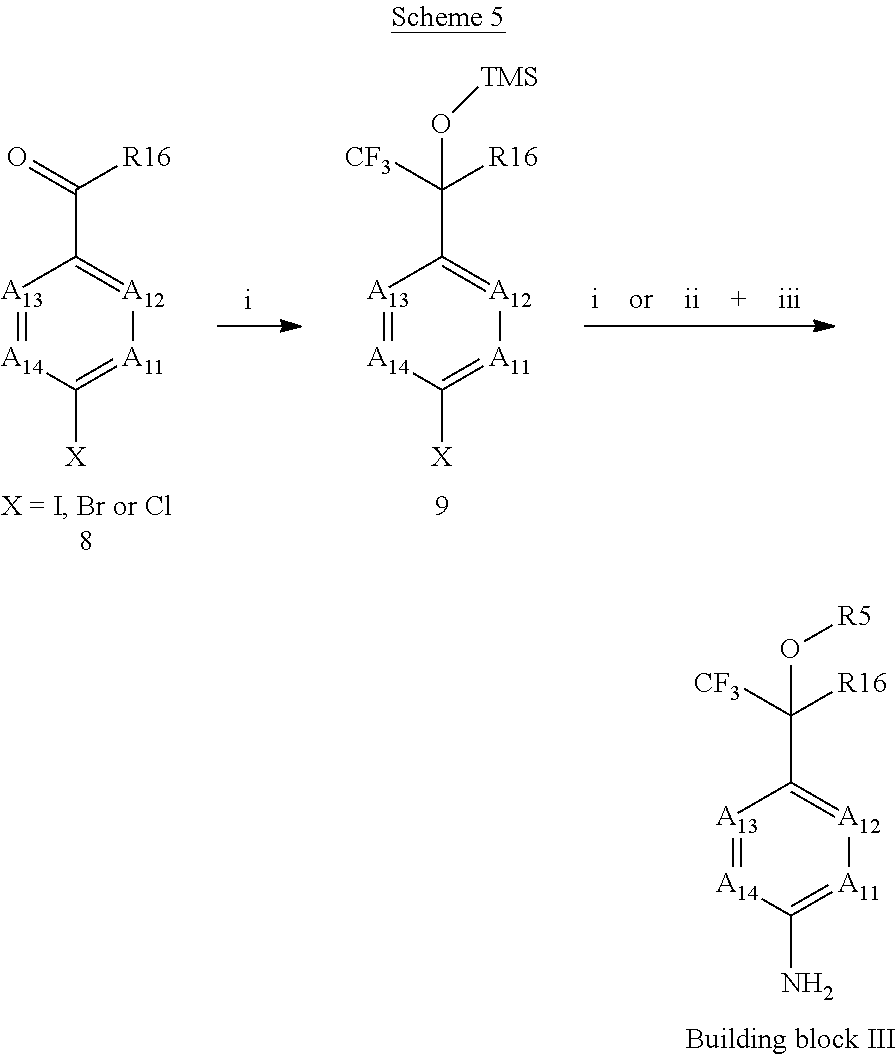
C1([X])=[A11][A12]=C(C([CF3])([R16])O[TMS])[A13]=[A14]1.C1([X])=[A11][A12]=C(C(=O)[R16])[A13]=[A14]1.C1(N)=[A11][A12]=C(C([CF3])([R16])O[R5])[A13]=[A14]1
